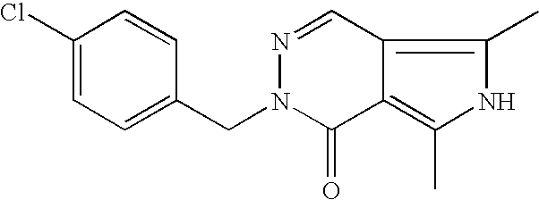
C1(Cl)=CC=C(CN2C(=O)C3=C(C)NC(C)=C3C=N2)C=C1
